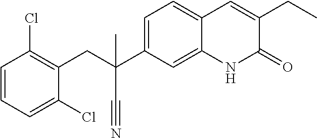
C(C1=C(Cl)C=CC=C1Cl)C(C#N)(C1=CC=C2C(=C1)NC(=O)C(CC)=C2)C
